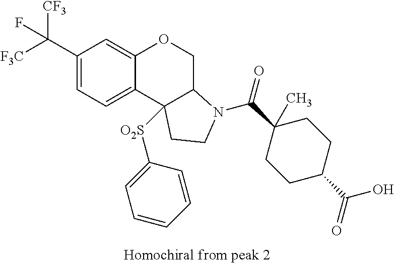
C1(C(F)([CF3])[F3C])=CC=C2C(=C1)OCC1C2([O2S]C2=CC=CC=C2)CCN1C(C1(C)CCC(C(O)=O)CC1)=O
